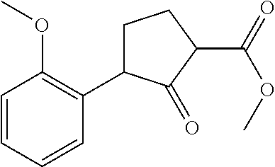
C1=CC=CC(C2CCC(C(OC)=O)C2=O)=C1OC
